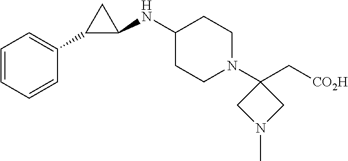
C1=CC=CC(C2C(NC3CCN(C4(C[CO2H])CN(C)C4)CC3)C2)=C1
